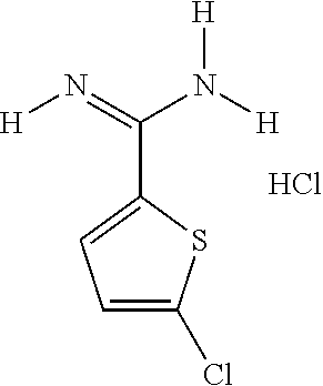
C(C1=CC=C(Cl)S1)(=N[H])N([H])[H].Cl
